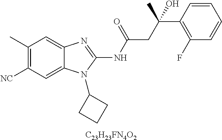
C1(C)=C([NC])C=C2C(=C1)N=C(NC(=O)CC(C1=C(F)C=CC=C1)(O)C)N2C1CCC1.[C23H23FN4O2]
